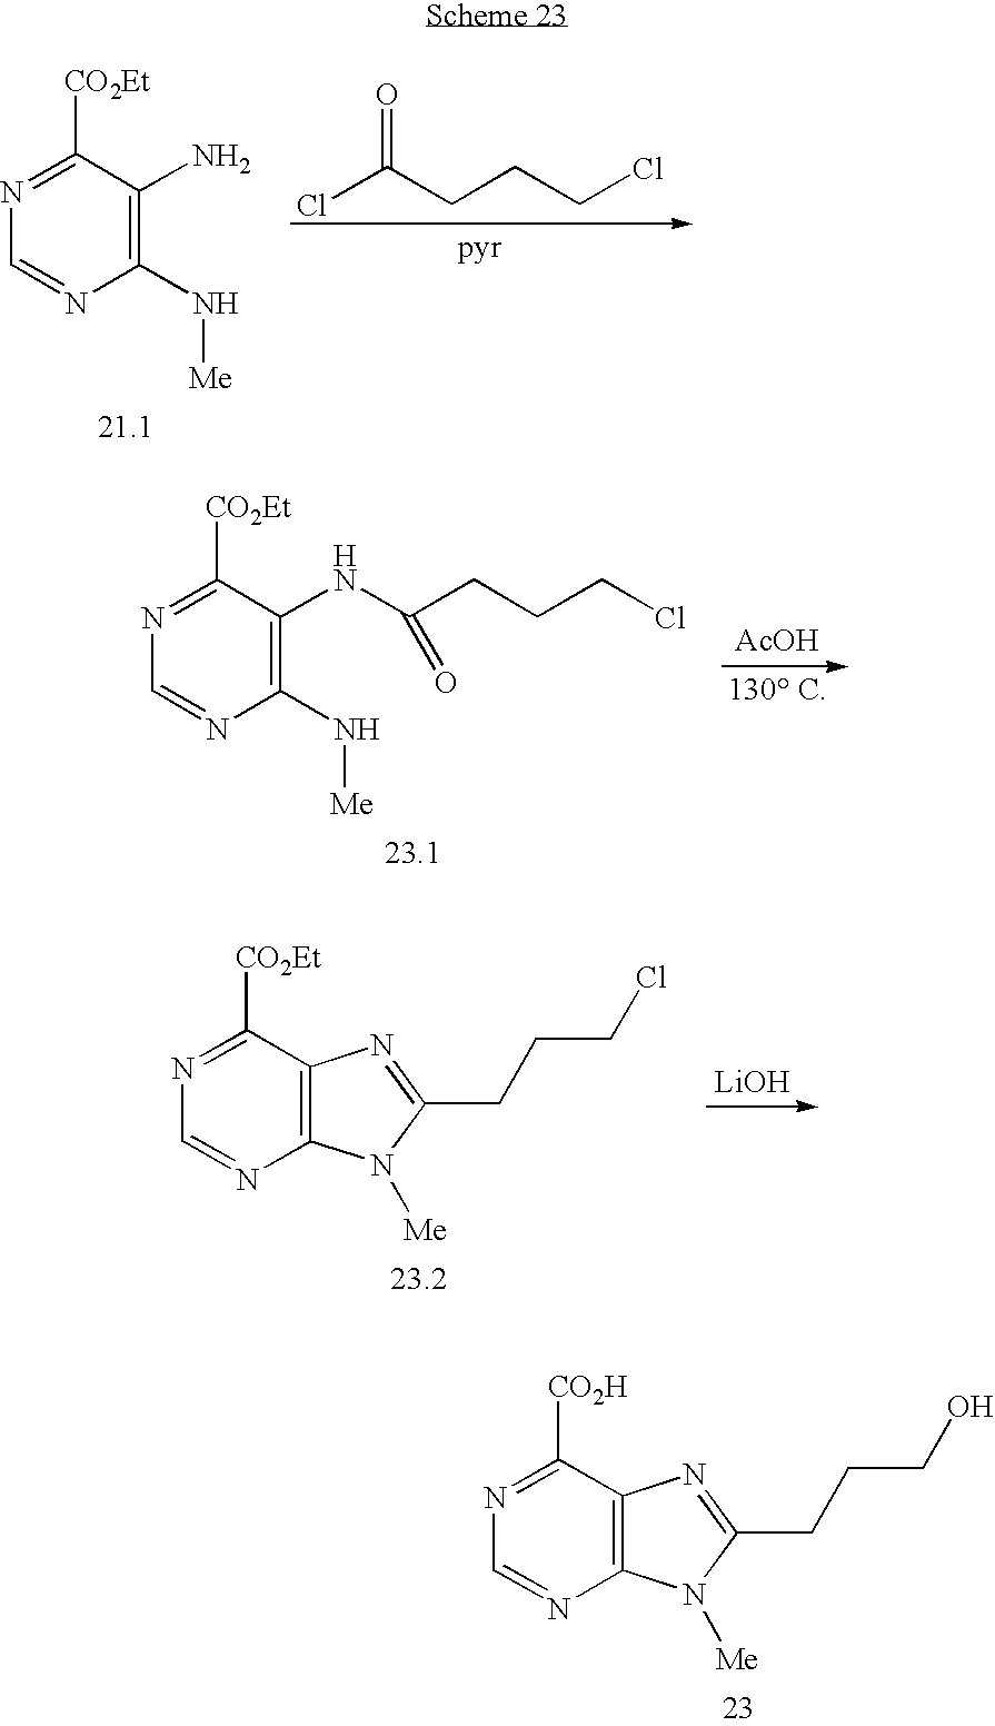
N1=C([CO2Et])C(N)=C(N[Me])N=C1.O=C(CCCCl)Cl.N1=C([CO2Et])C(NC(CCCCl)=O)=C(N[Me])N=C1.[AcOH].N1=C([CO2Et])C2=C(N=C1)N([Me])C(CCCCl)=N2.[LiOH].N1=C([CO2H])C2=C(N=C1)N([Me])C(CCCO)=N2
